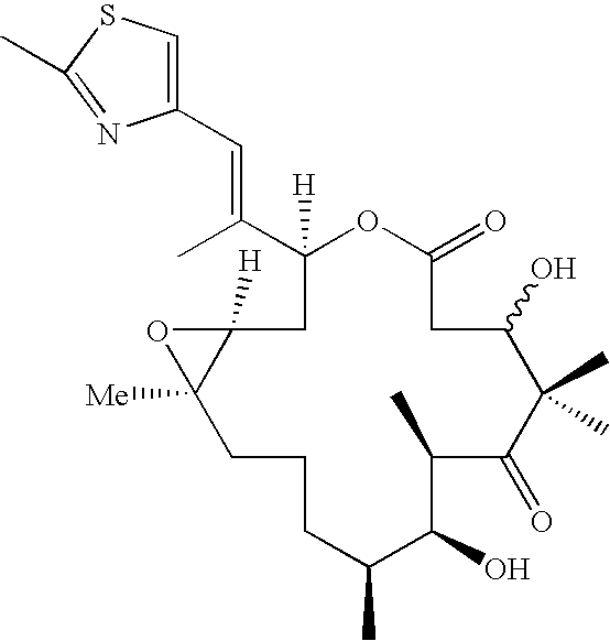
C1([H])(C(C)=CC2=CSC(C)=N2)OC(=O)CC(O)C(C)(C)C(=O)C(C)C(O)C(C)CCCC2([Me])C([H])(C1)O2
